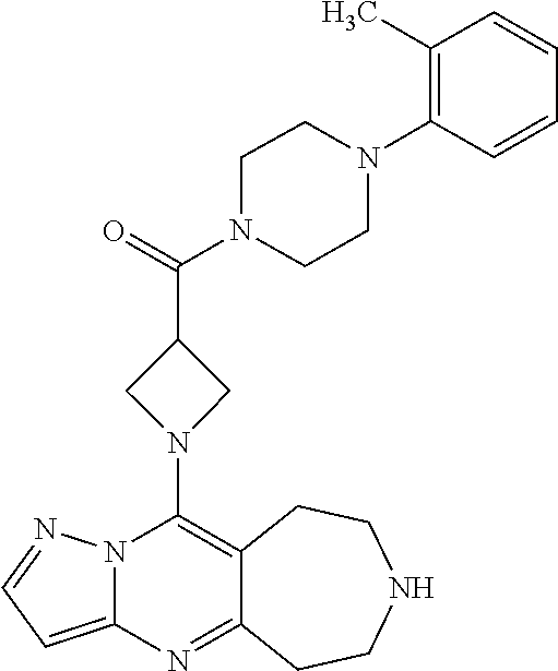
C12=C(N3CC(C(=O)N4CCN(C5=C(C)C=CC=C5)CC4)C3)N3C(=CC=N3)N=C1CCNCC2
